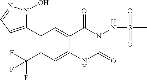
C1(C2=CC=NN2O)=C(C(F)(F)F)C=C2C(=C1)C(=O)N(NS(C)(=O)=O)C(=O)N2
